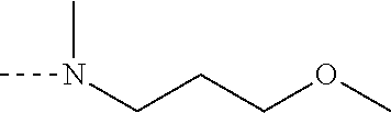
N(C)(C)CCCOC
